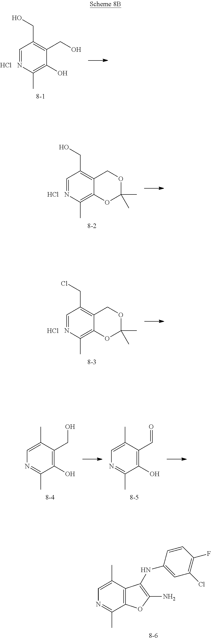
[8-6].C1=C(C)C2=C(C(C)=N1)OC(N)=C2NC1=CC(Cl)=C(F)C=C1.C1=NC(C)=C(O)C(CO)=C1CO.Cl.[8-1].C1=NC(C)=C2C(=C1CO)COC(C)(C)O2.Cl.[8-2].[8-3].C1=NC(C)=C2C(=C1CCl)COC(C)(C)O2.Cl.C1=C(C)C(CO)=C(O)C(C)=N1.[8-4].C1=C(C)C(C=O)=C(O)C(C)=N1.[8-5]
